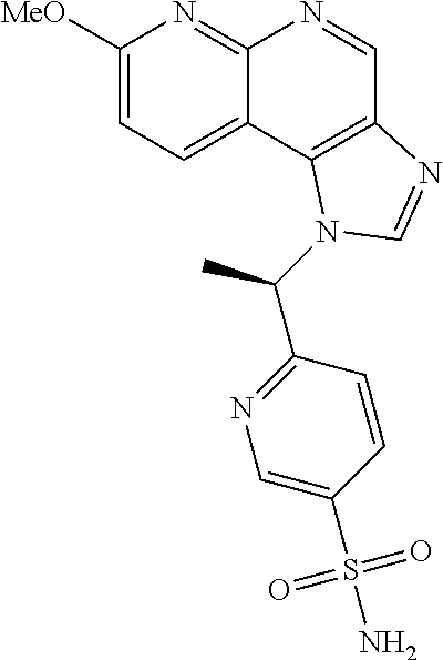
C1([MeO])=CC=C2C(=N1)N=CC1=C2N(C(C2=NC=C(S(N)(=O)=O)C=C2)C)C=N1
